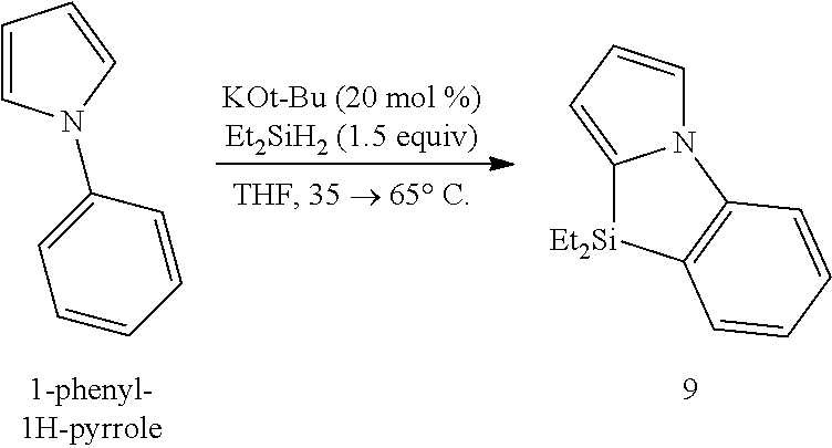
C1=CN(C2=CC=CC=C2)C=C1.C12=CC=CN1C1=C([Et2Si]2)C=CC=C1
